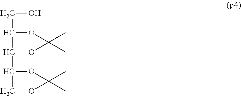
C(C1OC(C)(C)OC1C1OC(C)(C)OC1)O
